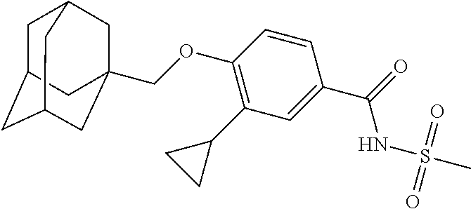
C(OC1=C(C2CC2)C=C(C(=O)NS(=O)(=O)C)C=C1)C12CC3CC(CC(C1)C3)C2
